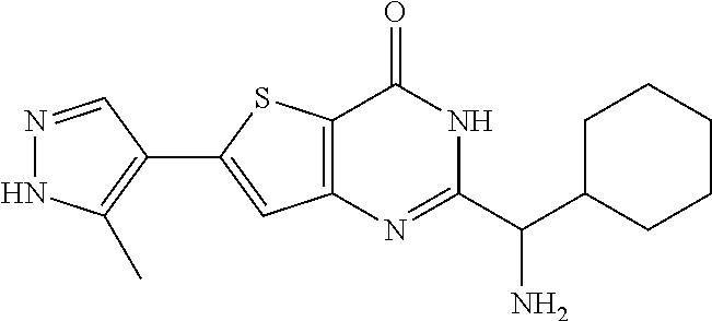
N1=CC(C2=CC3=C(S2)C(=O)NC(C(C2CCCCC2)N)=N3)=C(C)N1
